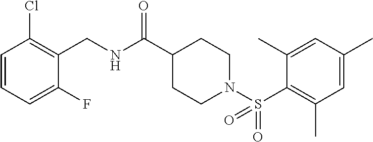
C1=CC=C(F)C(CNC(C2CCN(S(C3=C(C)C=C(C)C=C3C)(=O)=O)CC2)=O)=C1Cl
